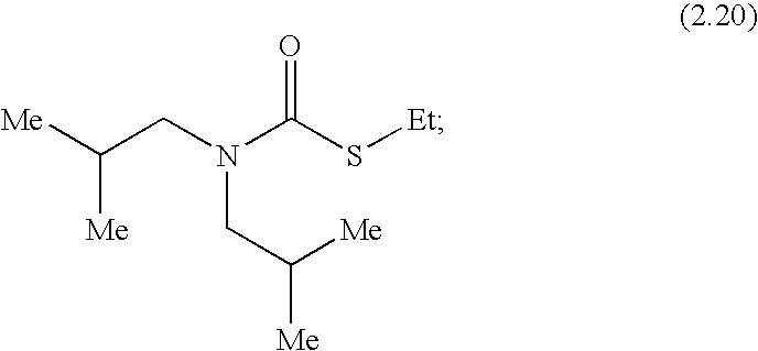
N(CC([Me])[Me])(C(S[Et])=O)CC([Me])[Me]
